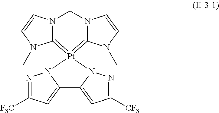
N1=C([CF3])C=C2N1[Pt]1(=C3N(C=CN3C)CN3C=1N(C)C=C3)N1N=C([F3C])C=C21
